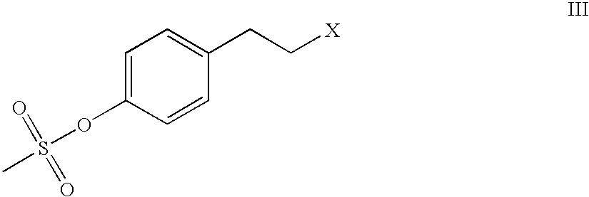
C1=C(OS(C)(=O)=O)C=CC(CC[X])=C1
